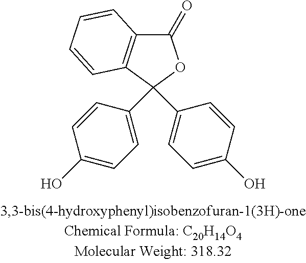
C1(=O)C2=C(C(C3=CC=C(O)C=C3)(C3=CC=C(O)C=C3)O1)C=CC=C2
